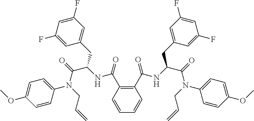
C1=CC(C(NC(C(=O)N(CC=C)C2=CC=C(OC)C=C2)CC2=CC(F)=CC(F)=C2)=O)=C(C(NC(C(=O)N(CC=C)C2=CC=C(OC)C=C2)CC2=CC(F)=CC(F)=C2)=O)C=C1
